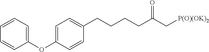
C1=CC=C(OC2=CC=C(CCCCC(C[P(O)(OK)2])=O)C=C2)C=C1
